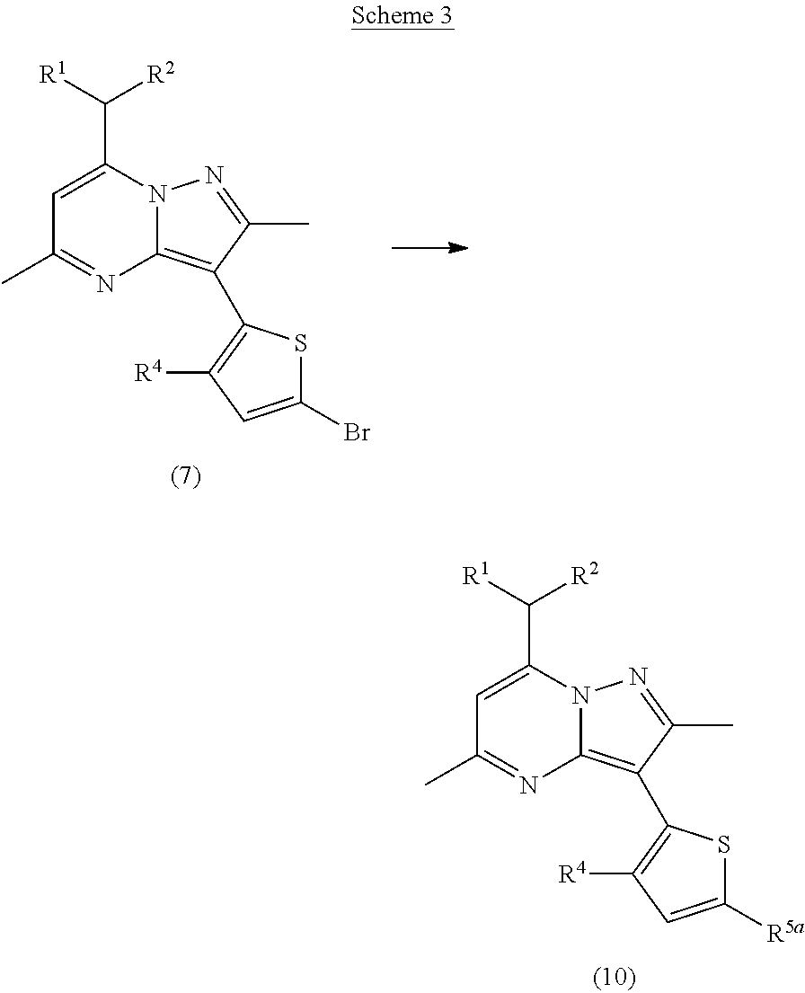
C1=C(C([R1])[R2])N2C(=C(C3=C([R4])C=C(Br)S3)C(C)=N2)N=C1C.C1=C(C([R1])[R2])N2C(=C(C3=C([R4])C=C([R5a])S3)C(C)=N2)N=C1C
